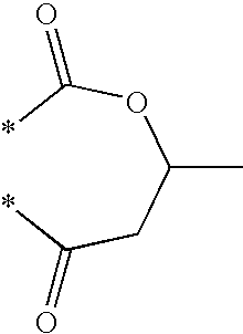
*C(OC(CC(*)=O)C)=O
